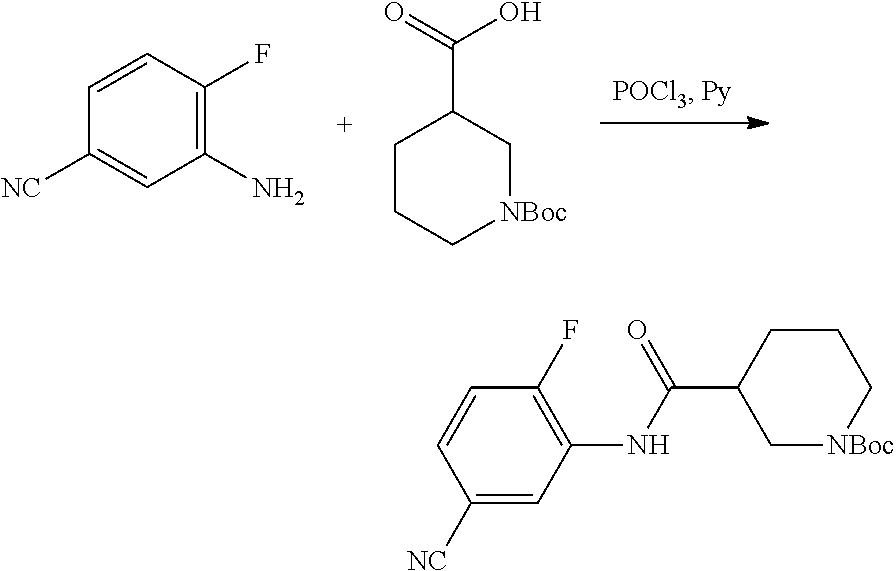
C1([NC])=CC(N)=C(F)C=C1.C1CC[NBoc]CC1C(O)=O.C1([NC])=CC(NC(=O)C2C[NBoc]CCC2)=C(F)C=C1
